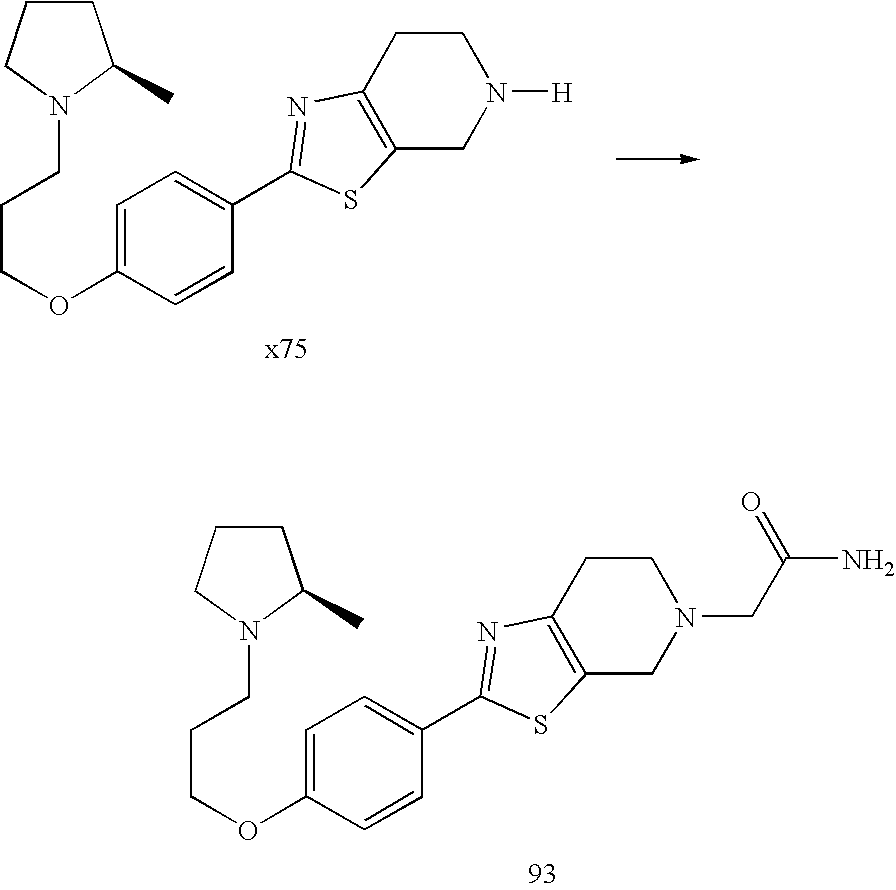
C1CCN(CCCOC2=CC=C(C3=NC4=C(CN(CC(N)=O)CC4)S3)C=C2)C1C.C1CCN(CCCOC2=CC=C(C3=NC4=C(CN([H])CC4)S3)C=C2)C1C
